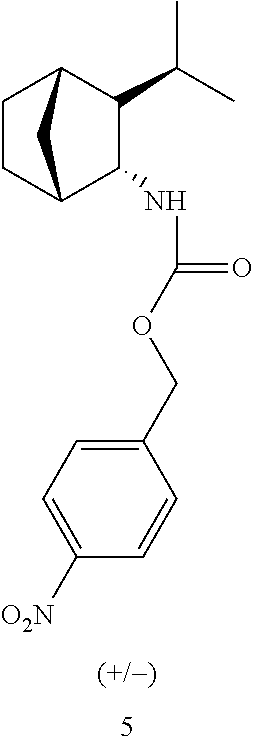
C1(C(C)C)C2CCC(C1NC(=O)OCC1=CC=C([O2N])C=C1)C2
